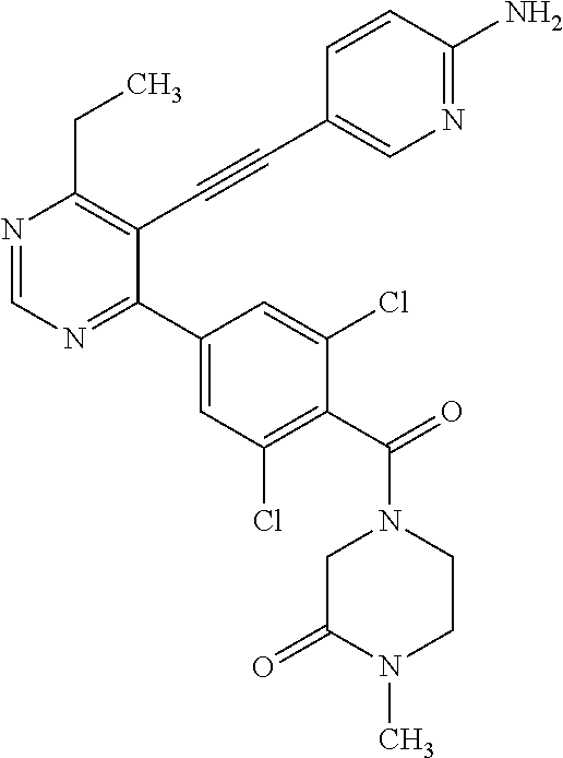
N1=CN=C(C2=CC(Cl)=C(C(N3CC(=O)N(C)CC3)=O)C(Cl)=C2)C(C#CC2=CN=C(N)C=C2)=C1CC
